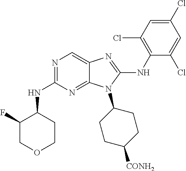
N1=C(NC2C(F)COCC2)N=C2C(=C1)N=C(NC1=C(Cl)C=C(Cl)C=C1Cl)N2C1CCC([CONH2])CC1
